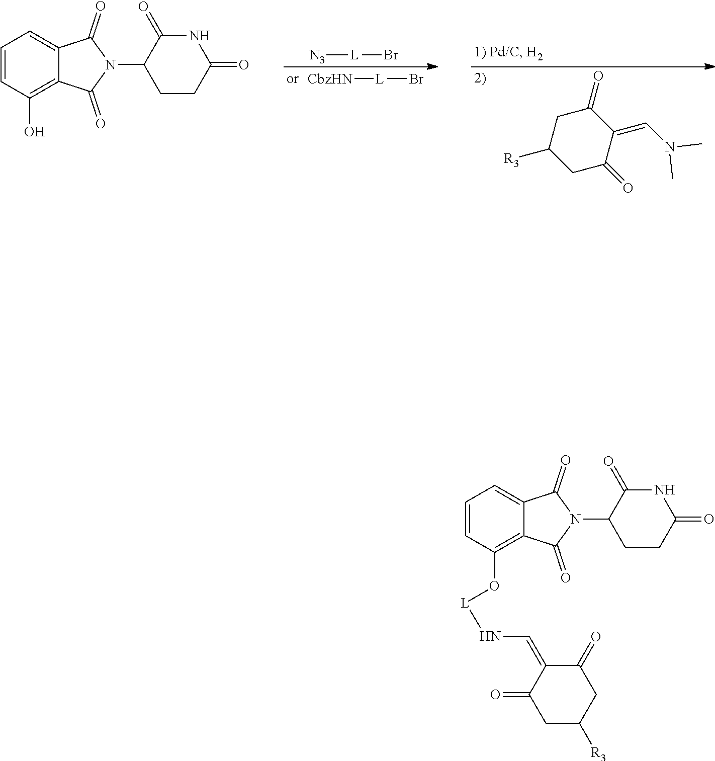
C1=CC(O[L]NC=C2C(=O)CC([R3])CC2=O)=C2C(=C1)C(=O)N(C1CCC(=O)NC1=O)C2=O.C1=CC(O)=C2C(=C1)C(=O)N(C1CCC(=O)NC1=O)C2=O.[CbzHN][L]Br.[N3][L]Br.C1C([R3])CC(=O)C(=CN(C)C)C1=O
